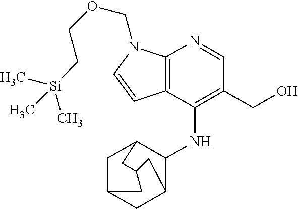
C[Si](CCOCN1C2=C(C=C1)C(NC1C3CC4CC1CC(C4)C3)=C(CO)C=N2)(C)C
